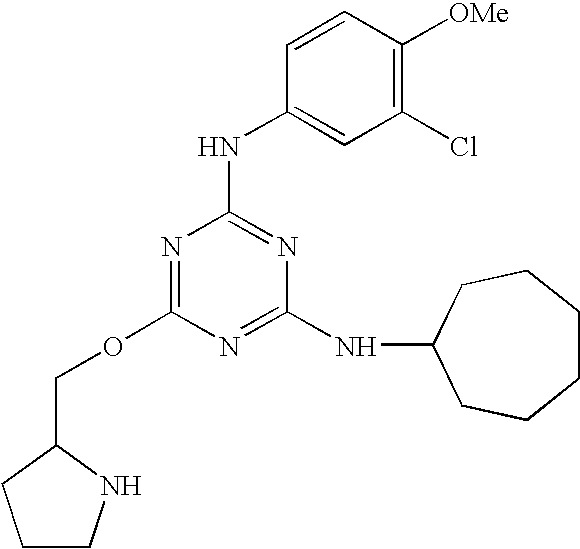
O(C1=NC(NC2=CC(Cl)=C([OMe])C=C2)=NC(NC2CCCCCC2)=N1)CC1NCCC1
